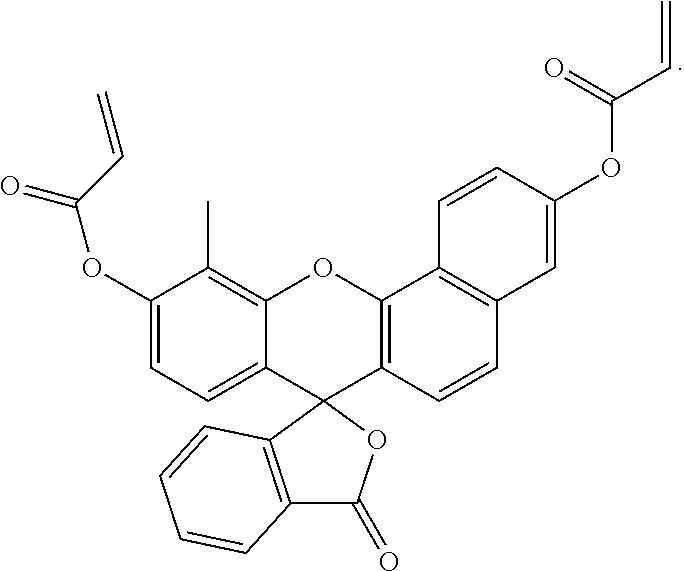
C1(OC(=O)C=C)=CC=C2C(=C1C)OC1=C(C23C2=C(C(=O)O3)C=CC=C2)C=CC2=C1C=CC(OC(C=C)=O)=C2
